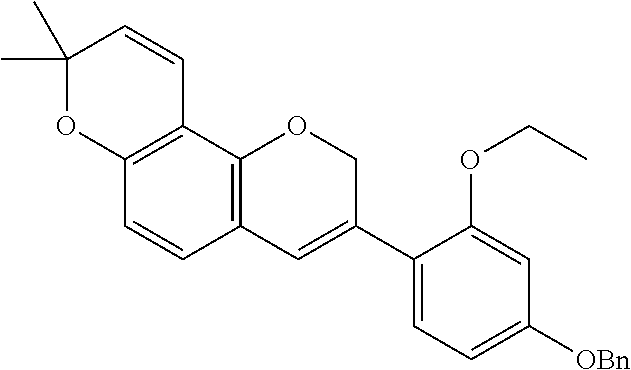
C1(C)(C)OC2=C(C=C1)C1=C(C=C2)C=C(C2=CC=C([OBn])C=C2OCC)CO1
